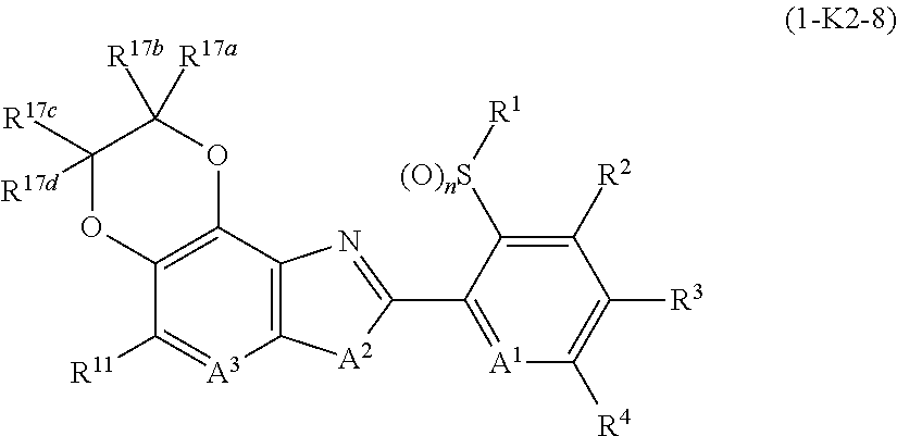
C12=C(C3=C(C([R11])=[A3]1)OC([R17c])([R17d])C([R17a])([R17b])O3)N=C(C1=[A1]C([R4])=C([R3])C([R2])=C1[(O)nS][R1])[A2]2
